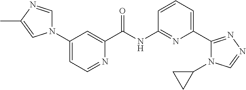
N1(C2=CC=NC(C(NC3=NC(C4=NN=CN4C4CC4)=CC=C3)=O)=C2)C=NC(C)=C1
